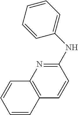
C1=CC=CC(NC2=NC3=C(C=C2)C=CC=C3)=C1
